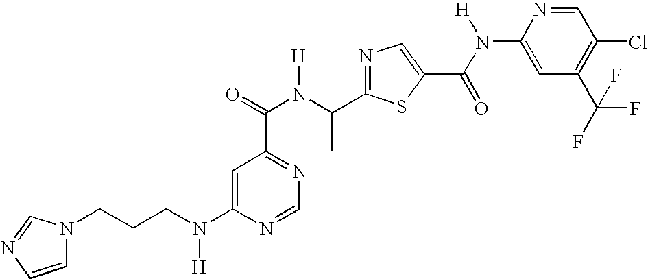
C1=C(N(CCCN2C=CN=C2)[H])N=CN=C1C(N(C(C1=NC=C(C(N(C2=CC(C(F)(F)F)=C(Cl)C=N2)[H])=O)S1)C)[H])=O
